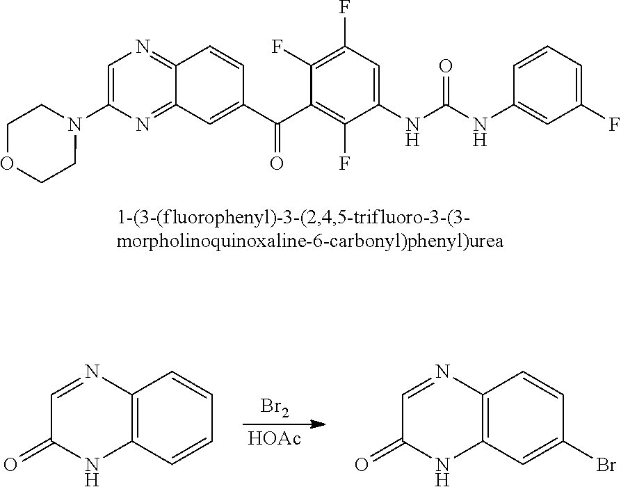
C1=C(N2CCOCC2)N=C2C(=N1)C=CC(C(C1=C(F)C(NC(NC3=CC(F)=CC=C3)=O)=CC(F)=C1F)=O)=C2.[Br2].[HOAc].C12=C(C=CC=C1)NC(=O)C=N2.C12=C(C=C(Br)C=C1)NC(=O)C=N2
